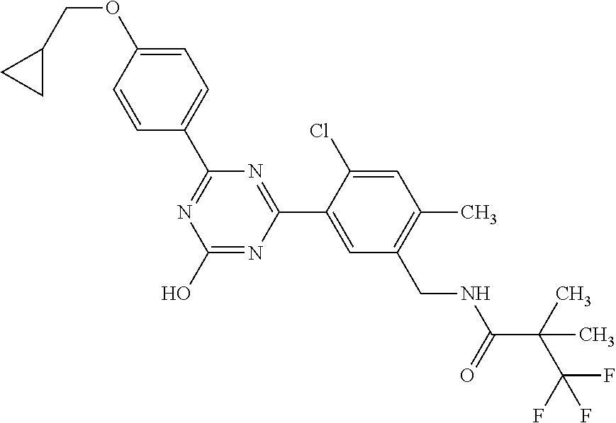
N1=C(C2=CC=C(OCC3CC3)C=C2)N=C(C2=CC(CNC(C(C(F)(F)F)(C)C)=O)=C(C)C=C2Cl)N=C1O
